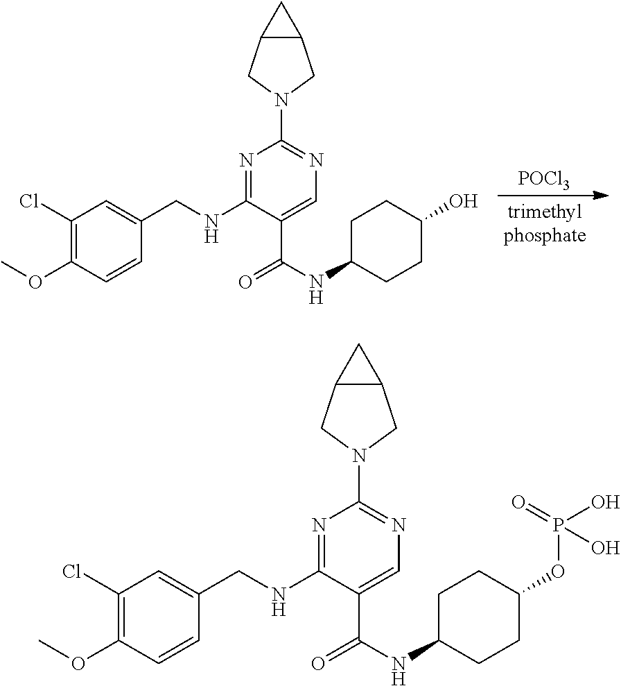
[POCl3].N1=C(NCC2=CC(Cl)=C(OC)C=C2)C(C(=O)NC2CCC(O)CC2)=CN=C1N1CC2C(C1)C2.N1=C(NCC2=CC(Cl)=C(OC)C=C2)C(C(=O)NC2CCC(OP(=O)(O)O)CC2)=CN=C1N1CC2C(C1)C2
